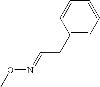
CON=CCC1=CC=CC=C1
